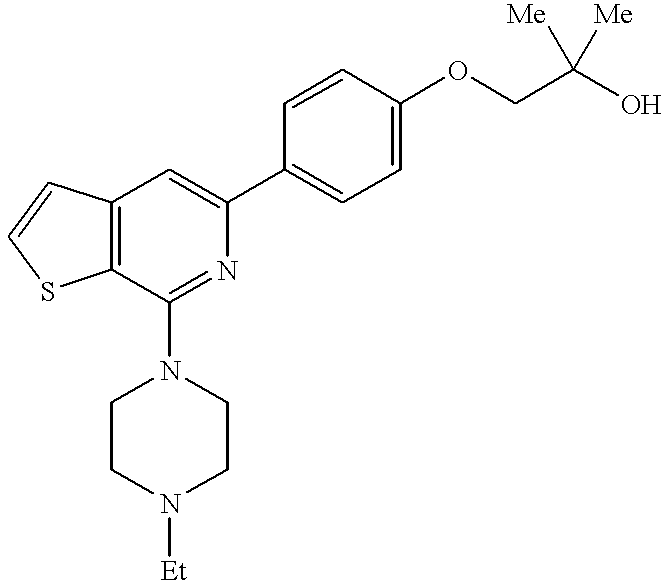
C12=C(C(N3CCN([Et])CC3)=NC(C3=CC=C(OCC(O)([Me])[Me])C=C3)=C1)SC=C2
